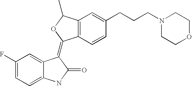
C12=C(C=CC(CCCN3CCOCC3)=C1)C(=C1C3=CC(F)=CC=C3NC1=O)OC2C
